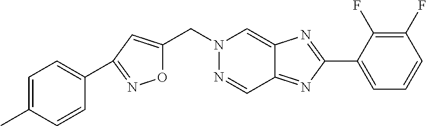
C(N1N=CC2=NC(C3=CC=CC(F)=C3F)=NC2=C1)C1=CC(C2=CC=C(C)C=C2)=NO1
